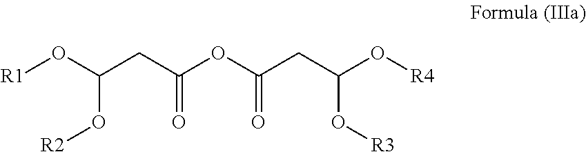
[R1]OC(CC(OC(CC(O[R4])O[R3])=O)=O)O[R2]
